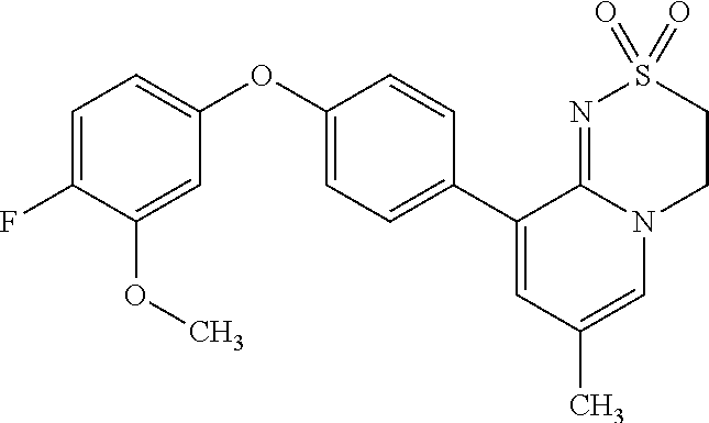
C1(OC2=CC=C(F)C(OC)=C2)=CC=C(C2=CC(C)=CN3C2=NS(=O)(=O)CC3)C=C1
